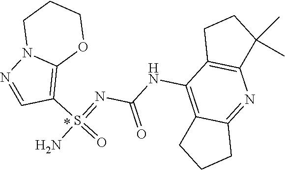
N1=CC(S(=NC(=O)NC2=C3CCCC3=NC3=C2CCC3(C)C)(=O)N)=C2N1CCCO2
